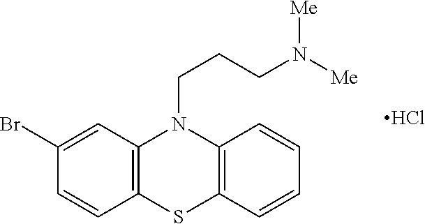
C1(Br)=CC2=C(C=C1)SC1=C(N2CCCN([Me])[Me])C=CC=C1.Cl
